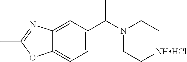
CC(N1CC[NHHCl]CC1)C1=CC=C2C(=C1)N=C(C)O2
